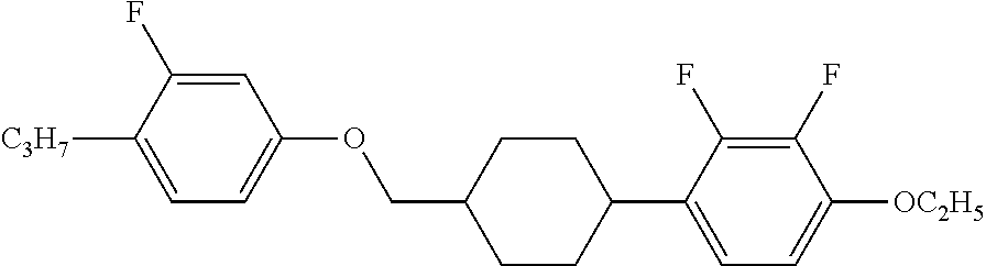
C1=C(F)C([C3H7])=CC=C1OCC1CCC(C2=CC=C([OC2H5])C(F)=C2F)CC1
